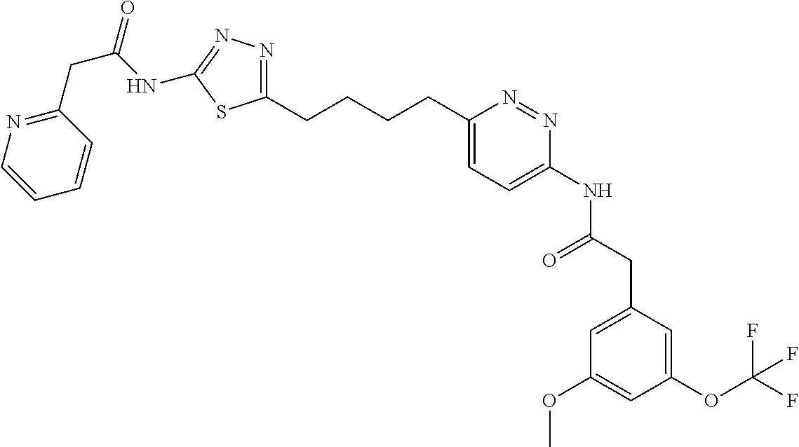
C1(CCCCC2=CC=C(NC(=O)CC3=CC(OC)=CC(OC(F)(F)F)=C3)N=N2)=NN=C(NC(CC2=NC=CC=C2)=O)S1
